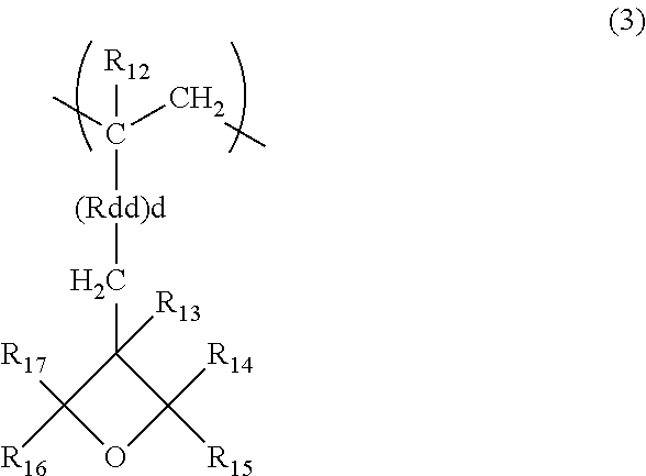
CC(CC)([R12])[(Rdd)d]CC1([R13])C([R16])([R17])OC1([R14])[R15]
